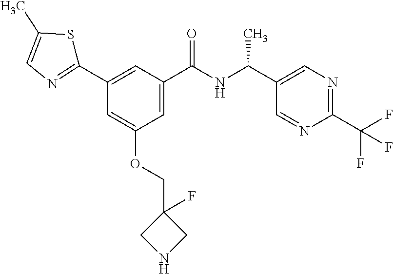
C1=C(C(NC(C2=CN=C(C(F)(F)F)N=C2)C)=O)C=C(C2=NC=C(C)S2)C=C1OCC1(F)CNC1
